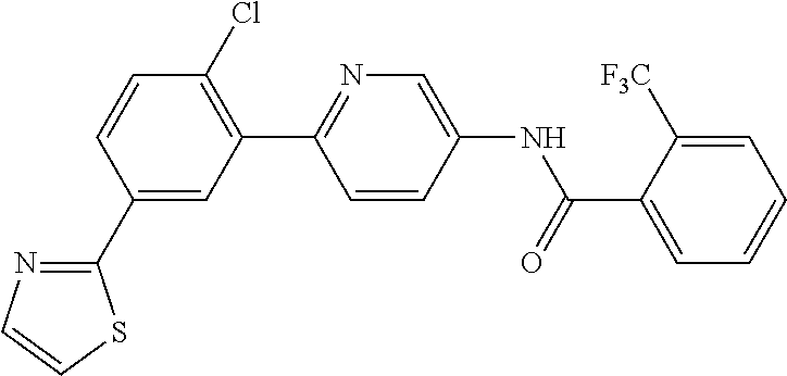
C1(C2=CC(C3=NC=C(NC(C4=CC=CC=C4[F3C])=O)C=C3)=C(Cl)C=C2)=NC=CS1
